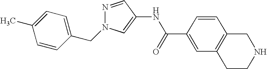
C1=CC(CN2N=CC(NC(C3=CC4=C(C=C3)CNCC4)=O)=C2)=CC=C1C
